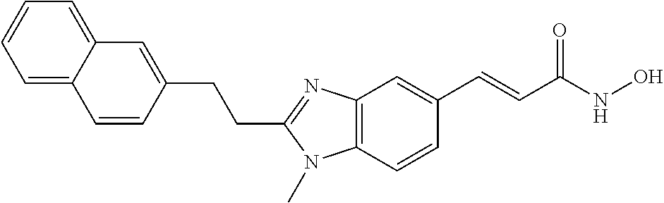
C1(CCC2=NC3=C(N2C)C=CC(C=CC(NO)=O)=C3)=CC2=CC=CC=C2C=C1
